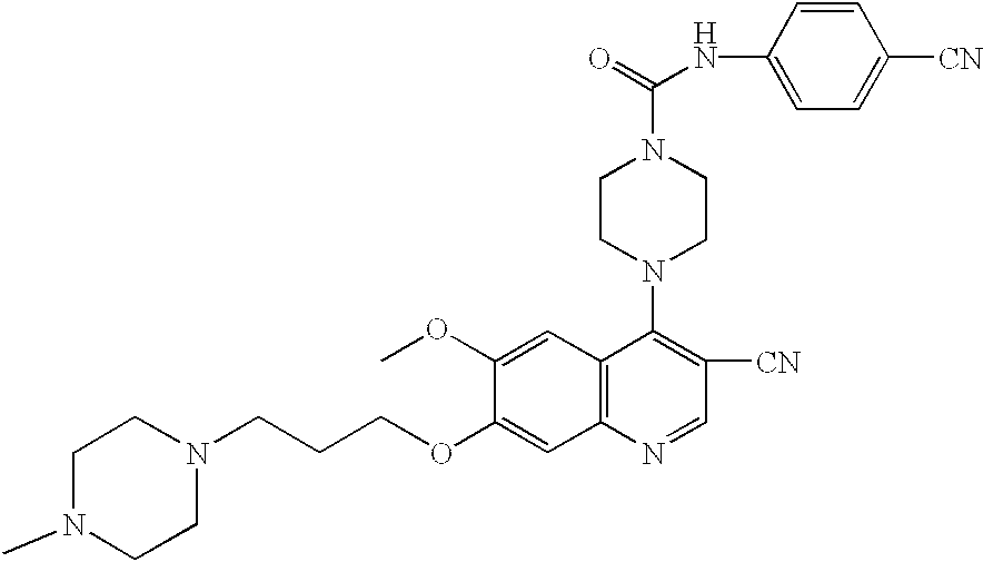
O(C1=CC2=C(C=C1OC)C(N1CCN(C(=O)NC3=CC=C([CN])C=C3)CC1)=C([CN])C=N2)CCCN1CCN(C)CC1
